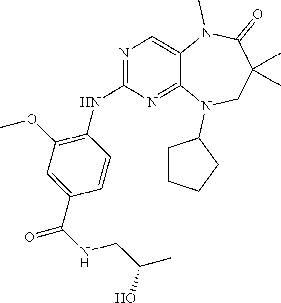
C1(C(NCC(C)O)=O)=CC(OC)=C(NC2=NC=C3C(=N2)N(C2CCCC2)CC(C)(C)C(=O)N3C)C=C1
